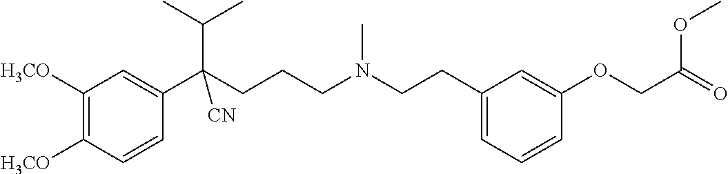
C1([H3CO])=C([H3CO])C=CC(C(CCCN(CCC2=CC=CC(OCC(OC)=O)=C2)C)(C(C)C)[CN])=C1
